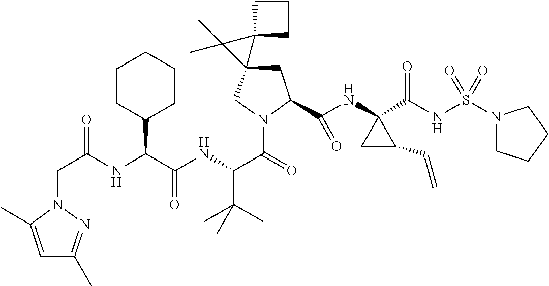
C1C(C(NC2(C(NS(N3CCCC3)(=O)=O)=O)CC2C=C)=O)N(C(C(NC(C(NC(CN2C(C)=CC(C)=N2)=O)C2CCCCC2)=O)C(C)(C)C)=O)CC12C1(CCC1)C2(C)C
